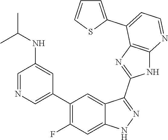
C1=NC=C(C2=C(F)C=C3C(=C2)C(C2=NC4=C(N2)N=CC=C4C2=CC=CS2)=NN3)C=C1NC(C)C
